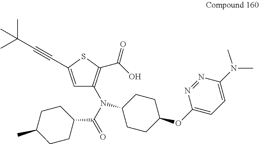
C(=O)(C1CCC(C)CC1)N(C1=C(C(O)=O)SC(C#CC(C)(C)C)=C1)C1CCC(OC2=CC=C(N(C)C)N=N2)CC1
